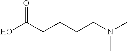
OC(CCCCN(C)C)=O
